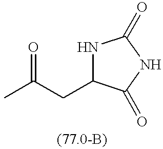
O=C(C)CC1NC(=O)NC1=O
